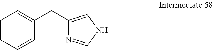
C1=CC=CC(CC2=CNC=N2)=C1
